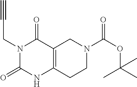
N1(CC#C)C(=O)NC2=C(C1=O)CN(C(OC(C)(C)C)=O)CC2
